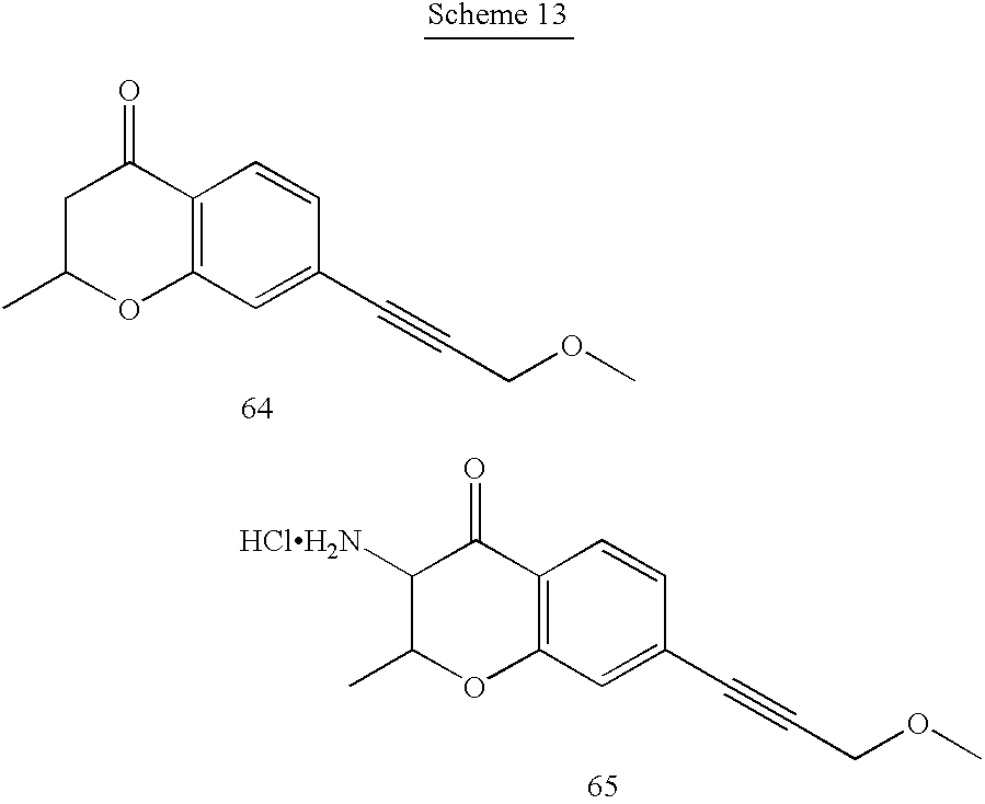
C1C(C)OC2=C(C1=O)C=CC(C#CCOC)=C2.C1([HClH2N])C(C)OC2=C(C1=O)C=CC(C#CCOC)=C2
